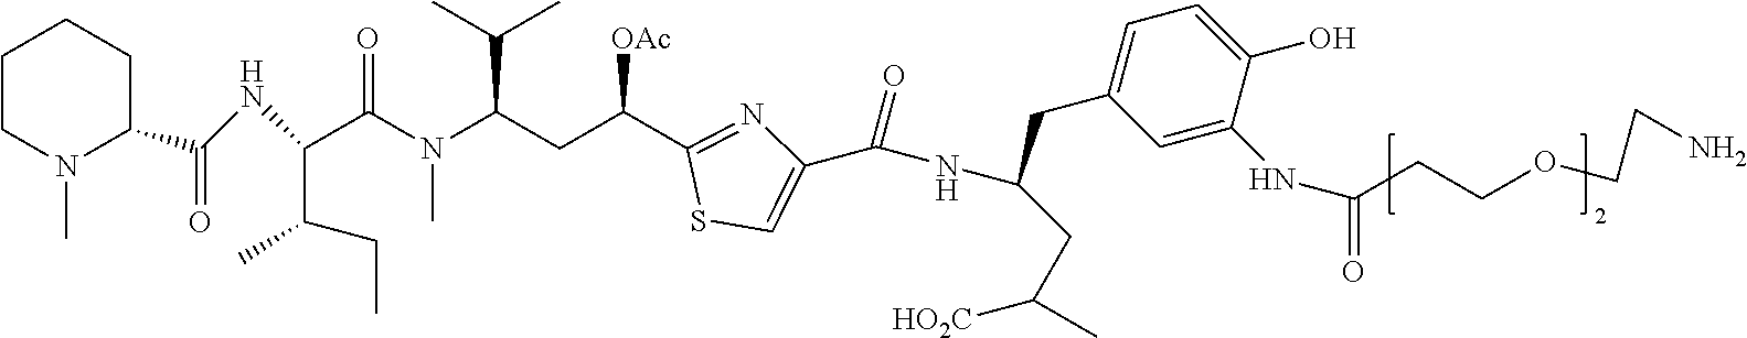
C1CN(C)C(C(=O)NC(C(C)CC)C(N(C(CC([OAc])C2=NC(C(=O)NC(CC([HO2C])C)CC3=CC=C(O)C(NC(=O)CCOCCN)=C3)=CS2)C(C)C)C)=O)CC1
